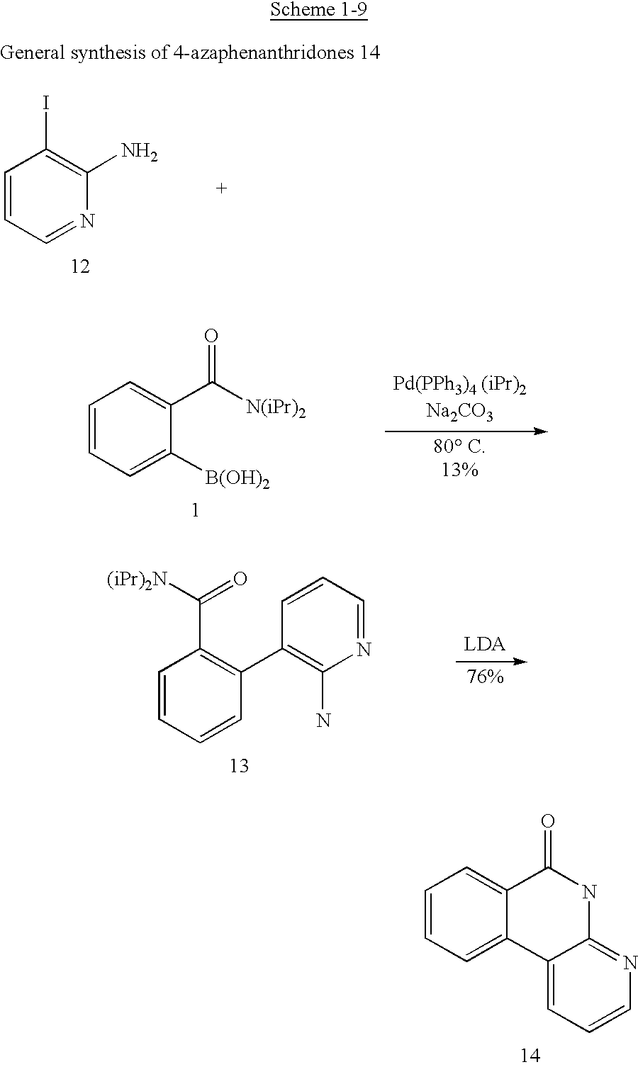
C1=CC=C2C(=C1)C(=O)NC1=NC=CC=C21.C1=CC=C([B(OH)2])C(C([N(iPr)2])=O)=C1.C1=CC=CC(C2=C(N)N=CC=C2)=C1C([(iPr)2N])=O.C1=CC=NC(N)=C1I
